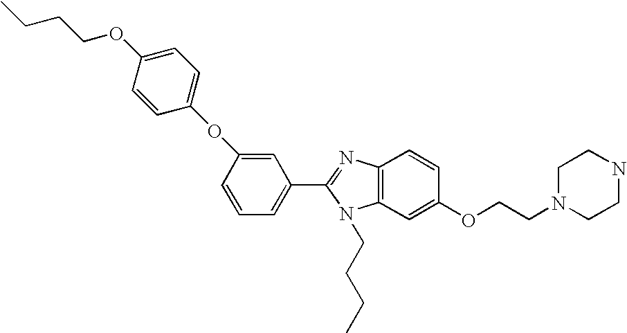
C1(C2=NC3=C(N2CCCC)C=C(OCCN2CCNCC2)C=C3)=CC=CC(OC2=CC=C(OCCCC)C=C2)=C1
